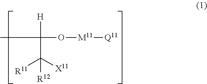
CC([H])(C([X11])([R11])[R12])O[M11][Q11]
